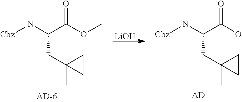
[Cbz]NC(C(OC)=O)CC1(C)CC1.[LiOH].[Cbz]NC(C(O)=O)CC1(C)CC1.[AD]
